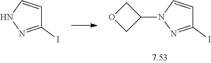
C1(I)=NN(C2COC2)C=C1.C1(I)=NNC=C1
